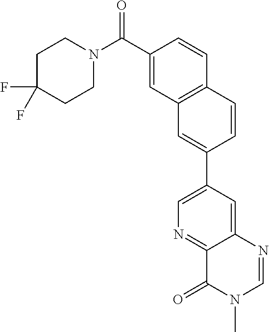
C1C(F)(F)CCN(C(=O)C2=CC3=C(C=C2)C=CC(C2=CN=C4C(=C2)N=CN(C)C4=O)=C3)C1
